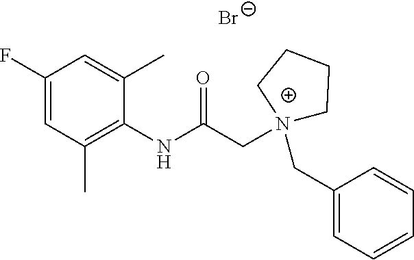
C1(F)=CC(C)=C(NC(C[N+]2(CC3=CC=CC=C3)CCCC2)=O)C(C)=C1.[Br-]
